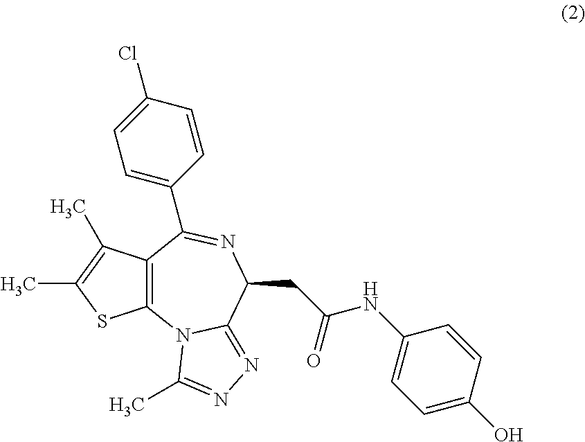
C12=C(N3C(=NN=C3C)C(CC(NC3=CC=C(O)C=C3)=O)N=C1C1=CC=C(Cl)C=C1)SC(C)=C2C
